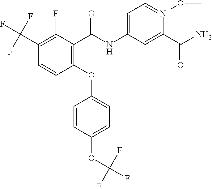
C1(C(F)(F)F)=C(F)C(C(NC2=CC=[N+](OC)C(C(N)=O)=C2)=O)=C(OC2=CC=C(OC(F)(F)F)C=C2)C=C1
